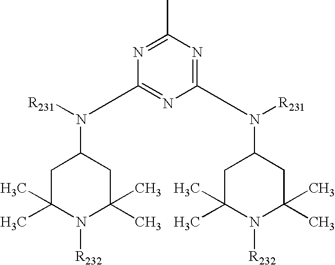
N1=C(C)N=C(N([R231])C2CC(C)(C)N([R232])C(C)(C)C2)N=C1N([R231])C1CC(C)(C)N([R232])C(C)(C)C1
